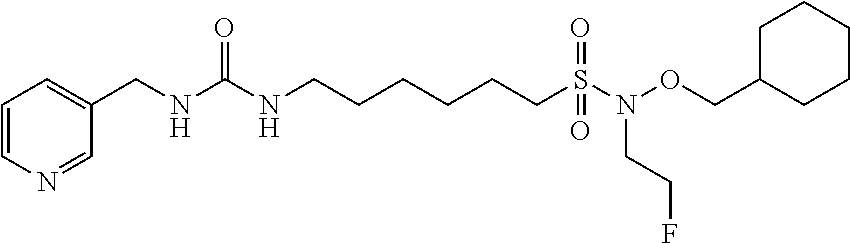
C1=CN=CC(CNC(NCCCCCCS(N(CCF)OCC2CCCCC2)(=O)=O)=O)=C1
